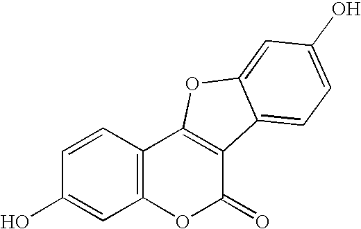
C12=C(C=CC(O)=C1)C1=C(C(=O)O2)C2=CC=C(O)C=C2O1
